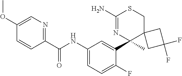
C1(C(NC2=CC=C(F)C(C3(C)C4(CSC(N)=N3)CC(F)(F)C4)=C2)=O)=NC=C(OC)C=C1
